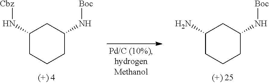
C1(N)CCCC(N[Boc])C1.C1(N[Cbz])CCCC(N[Boc])C1
